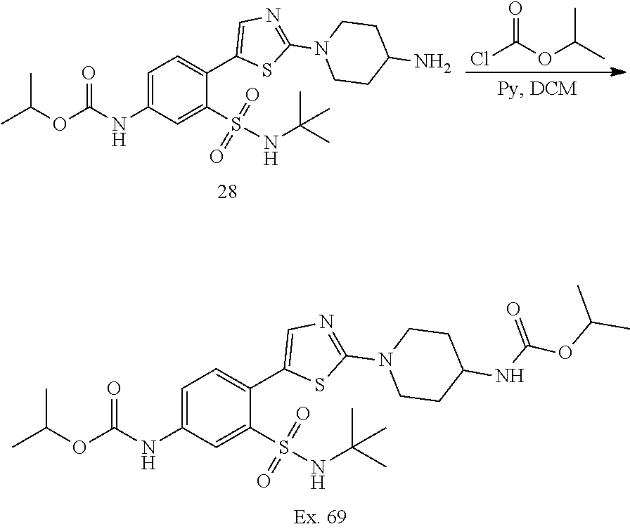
O=C(OC(C)C)Cl.C1=C(NC(OC(C)C)=O)C=C(S(NC(C)(C)C)(=O)=O)C(C2=CN=C(N3CCC(N)CC3)S2)=C1.C1=C(NC(OC(C)C)=O)C=C(S(NC(C)(C)C)(=O)=O)C(C2=CN=C(N3CCC(NC(=O)OC(C)C)CC3)S2)=C1
